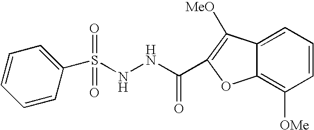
C1(S(NNC(=O)C2=C([MeO])C3=CC=CC([OMe])=C3O2)(=O)=O)=CC=CC=C1
